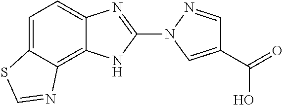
C1(N2C=C(C(=O)O)C=N2)=NC2=CC=C3C(=C2N1)N=CS3
